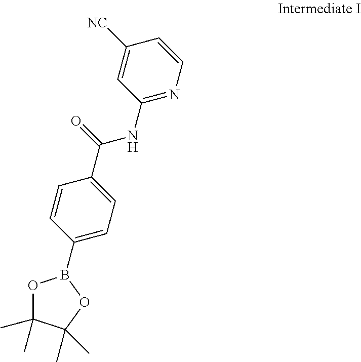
C1=CC(C(NC2=NC=CC([NC])=C2)=O)=CC=C1B1OC(C)(C)C(C)(C)O1
